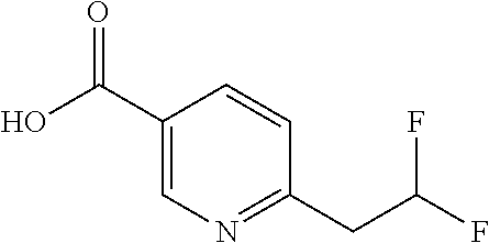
C1(C(O)=O)=CN=C(CC(F)F)C=C1
